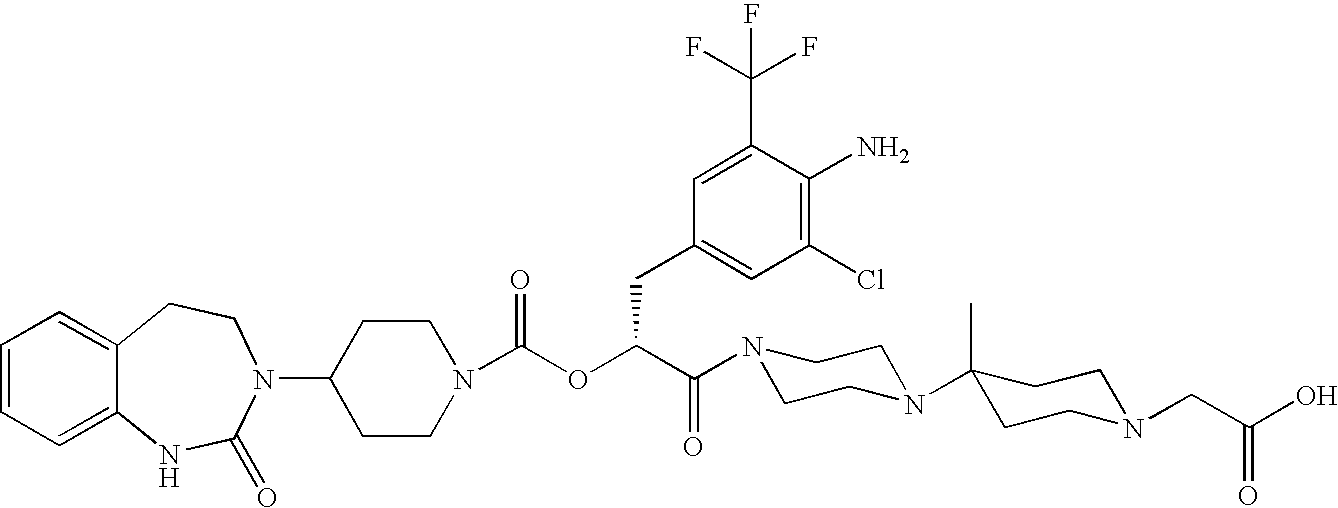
C1(N2C(=O)NC3=CC=CC=C3CC2)CCN(C(OC(C(=O)N2CCN(C3(C)CCN(CC(O)=O)CC3)CC2)CC2=CC(Cl)=C(N)C(C(F)(F)F)=C2)=O)CC1
